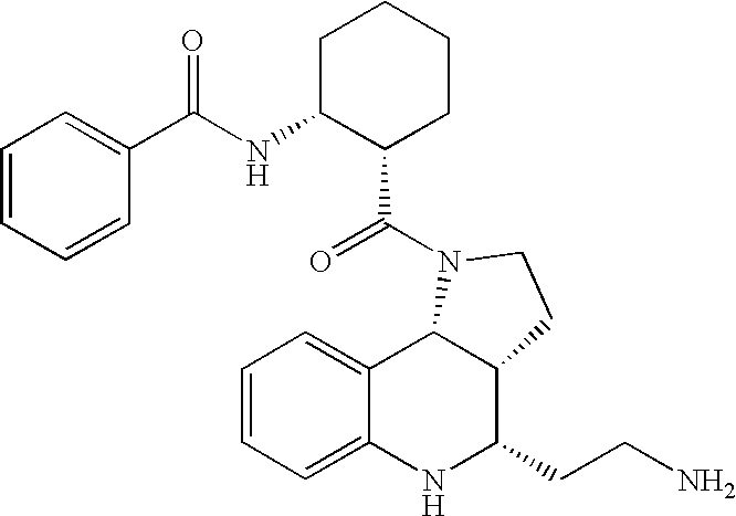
C1=CC=C2C(=C1)C1C(C(CCN)N2)CCN1C(=O)C1CCCCC1NC(C1=CC=CC=C1)=O
